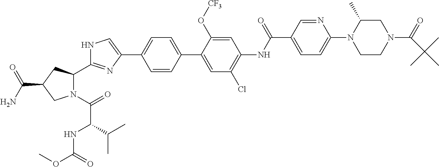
N1(C(=O)C(C(C)C)NC(OC)=O)C(C2=NC(C3=CC=C(C4=CC(Cl)=C(NC(C5=CC=C(N6CCN(C(=O)C(C)(C)C)CC6C)N=C5)=O)C=C4O[CF3])C=C3)=CN2)CC(C(N)=O)C1
